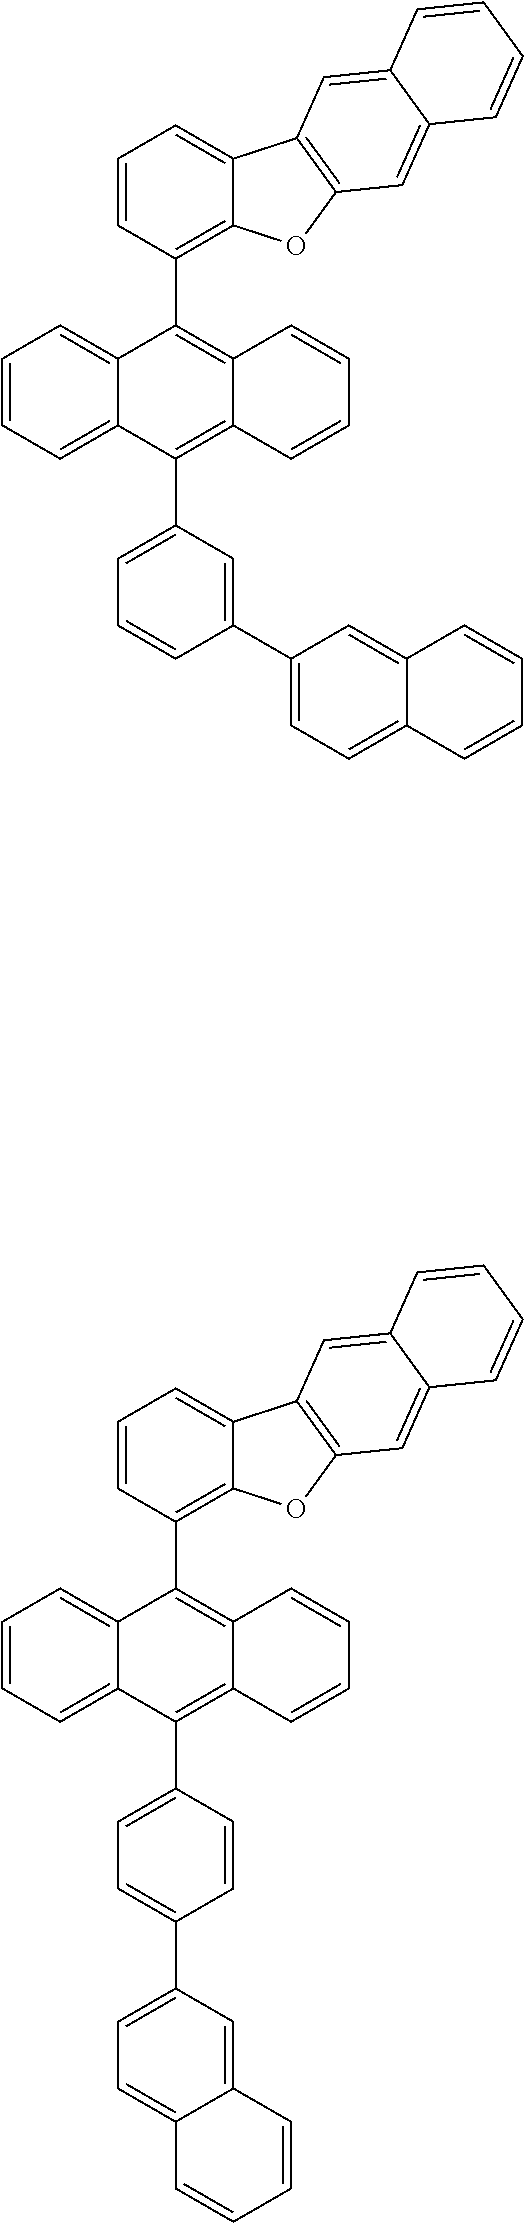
C1=CC=C2C(=C1)C(C1=C3C(=CC=C1)C1=C(O3)C=C3C(=C1)C=CC=C3)=C1C(=C2C2=CC=CC(C3=CC=C4C(=C3)C=CC=C4)=C2)C=CC=C1.C1=CC=C2C(=C1)C(C1=C3C(=CC=C1)C1=C(O3)C=C3C(=C1)C=CC=C3)=C1C(=C2C2=CC=C(C3=CC=C4C(=C3)C=CC=C4)C=C2)C=CC=C1
